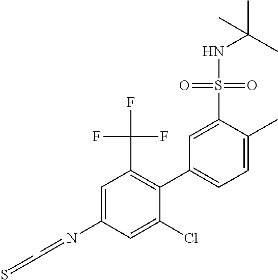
C1=C(S(=O)(=O)NC(C)(C)C)C(C)=CC=C1C1=C(C(F)(F)F)C=C(N=CC=S)C=C1Cl
